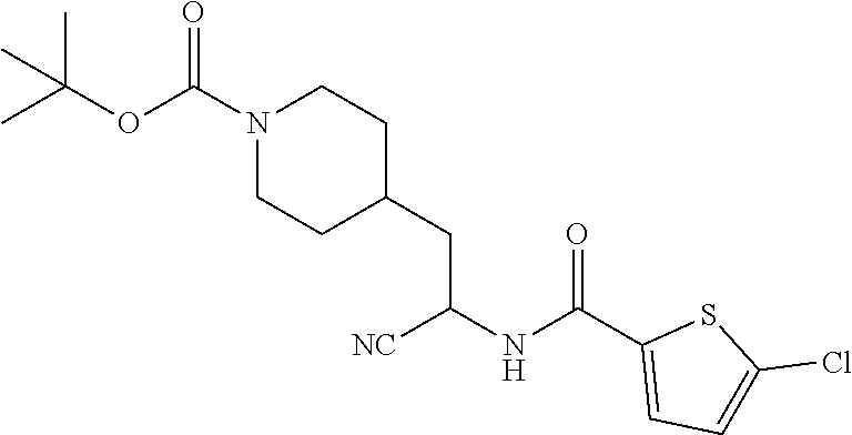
C(C1CCN(C(=O)OC(C)(C)C)CC1)C(NC(C1=CC=C(Cl)S1)=O)[NC]
